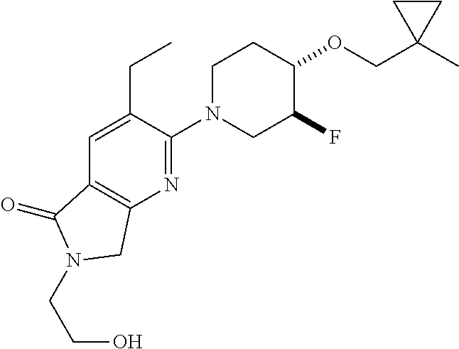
C(OC1CCN(C2=NC3=C(C(=O)N(CCO)C3)C=C2CC)CC1F)C1(C)CC1
